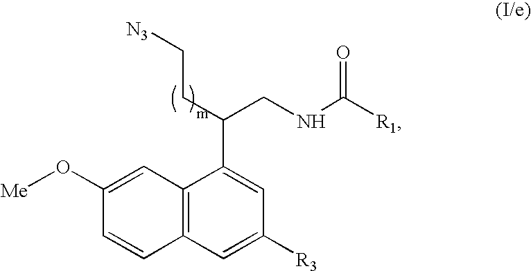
C12=C(C=C([R3])C=C1C(CC[N3])CNC([R1])=O)C=CC(O[Me])=C2
